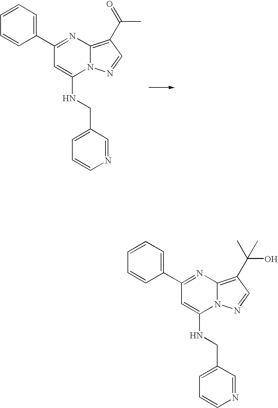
N12C(=C(C(=O)C)C=N1)N=C(C1=CC=CC=C1)C=C2NCC1=CC=CN=C1.N12C(=C(C(O)(C)C)C=N1)N=C(C1=CC=CC=C1)C=C2NCC1=CC=CN=C1
